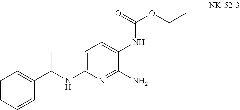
C1=CC=CC(C(C)NC2=CC=C(NC(=O)OCC)C(N)=N2)=C1
